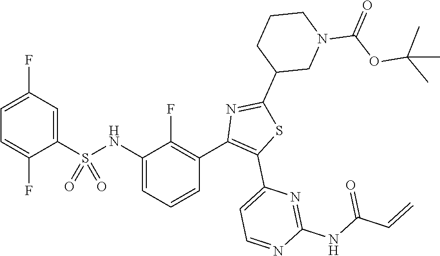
C1=C(F)C(S(NC2=CC=CC(C3=C(C4=CC=NC(NC(C=C)=O)=N4)SC(C4CN(C(OC(C)(C)C)=O)CCC4)=N3)=C2F)(=O)=O)=CC(F)=C1
